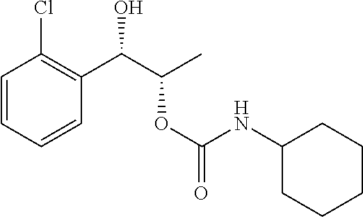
C1=CC=CC(C(C(C)OC(NC2CCCCC2)=O)O)=C1Cl
